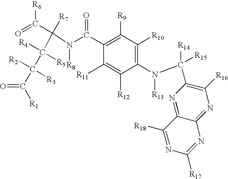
O=C(C([R7])(N([R8])C(C1=C([R9])C([R10])=C(N([R13])C([R14])([R15])C2=C([R16])N=C3C(=N2)C([R18])=NC([R17])=N3)C([R12])=C1[R11])=O)C([R4])([R5])C(C(=O)[R1])([R2])[R3])[R6]
